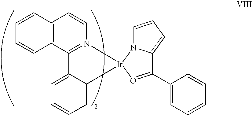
C12=C(C3=N(C=C1)[Ir]1(C4=CC=CC=C34)N3C=CC=C3C(C3=CC=CC=C3)=O1)C=CC=C2
